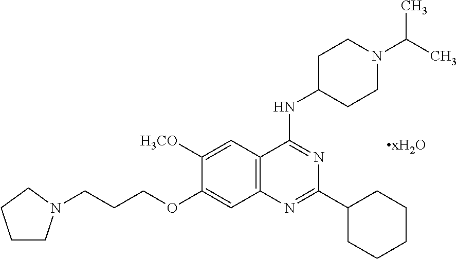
C1CN(CCCOC2=CC3=C(C=C2[H3CO])C(NC2CCN(C(C)C)CC2)=NC(C2CCCCC2)=N3)CC1
